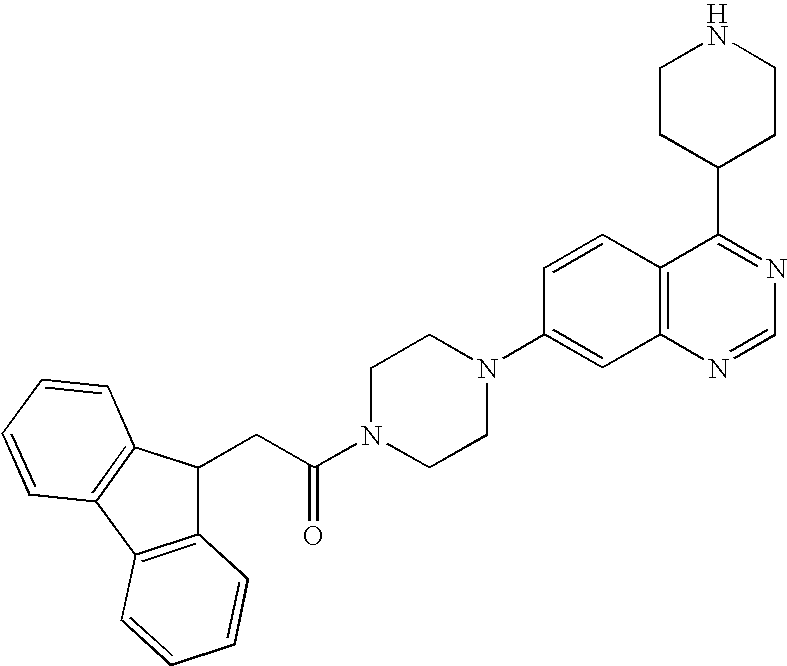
C12=C(N=CN=C1C1CCNCC1)C=C(N1CCN(C(CC3C4=C(C5=C3C=CC=C5)C=CC=C4)=O)CC1)C=C2
